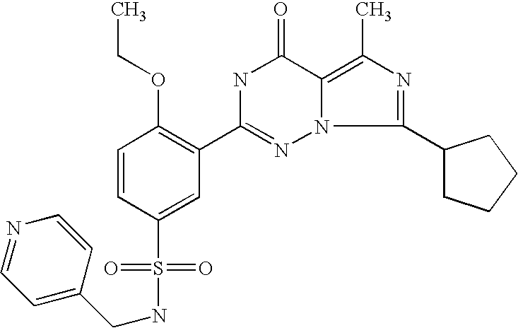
C1=CC(S(NCC2=CC=NC=C2)(=O)=O)=CC(C2=NN3C(=C(C)N=C3C3CCCC3)C(=O)N2)=C1OCC
